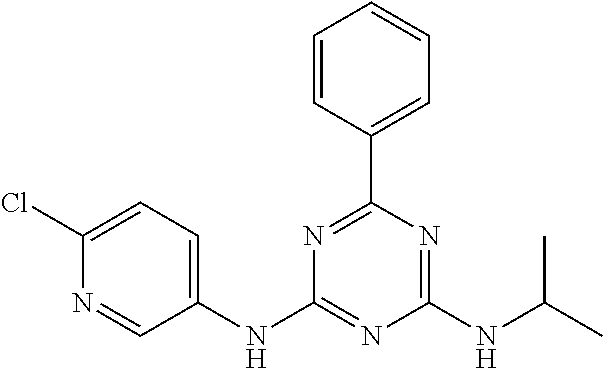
C1(NC2=CC=C(Cl)N=C2)=NC(NC(C)C)=NC(C2=CC=CC=C2)=N1
